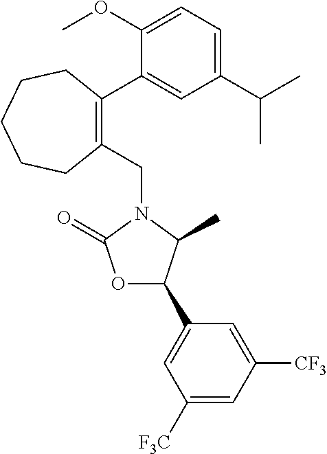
C1(CN2C(=O)OC(C3=CC([F3C])=CC([CF3])=C3)C2C)=C(C2=CC(C(C)C)=CC=C2OC)CCCCC1
